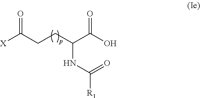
[X]C(CCC(C(O)=O)NC(=O)[R1])=O
